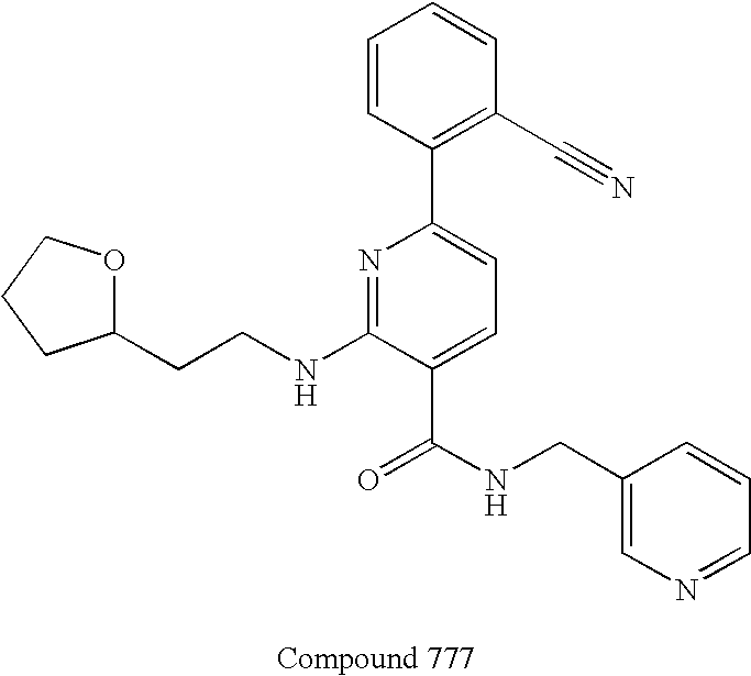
C1(CCNC2=NC(C3=C(C#N)C=CC=C3)=CC=C2C(NCC2=CN=CC=C2)=O)OCCC1
